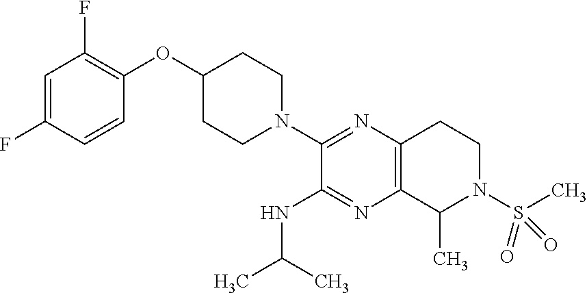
C1=C(F)C=CC(OC2CCN(C3=NC4=C(N=C3NC(C)C)C(C)N(S(C)(=O)=O)CC4)CC2)=C1F
